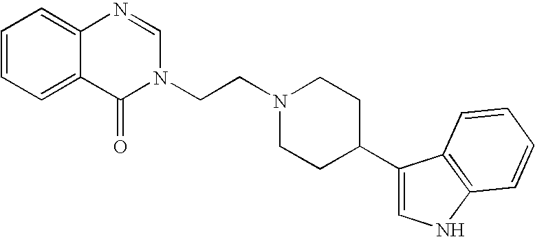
C1=CC=C2C(=C1)N=CN(CCN1CCC(C3=CNC4=C3C=CC=C4)CC1)C2=O
